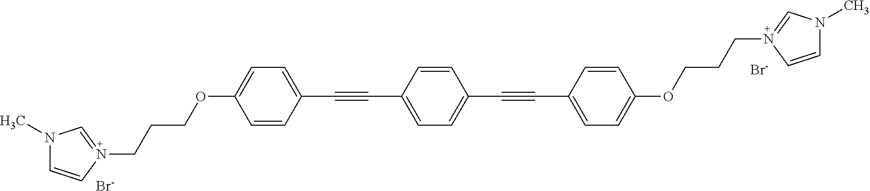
[Br-].[Br-].C1=C(C#CC2=CC=C(C#CC3=CC=C(OCCCN4=CN(C)C=C4)C=C3)C=C2)C=CC(OCCCN2=CN(C)C=C2)=C1
